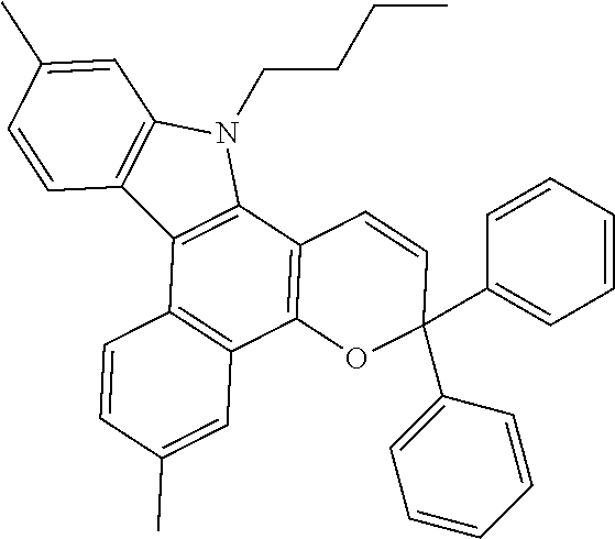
C12=C(C3=C(C4=C1C=CC(C)=C4)OC(C1=CC=CC=C1)(C1=CC=CC=C1)C=C3)N(CCCC)C1=C2C=CC(C)=C1
